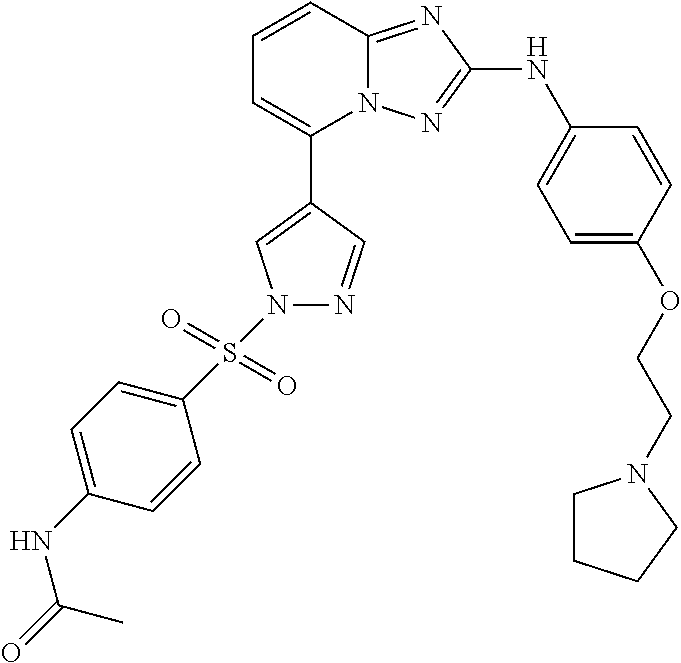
C1=CC2=NC(NC3=CC=C(OCCN4CCCC4)C=C3)=NN2C(C2=CN(S(C3=CC=C(NC(=O)C)C=C3)(=O)=O)N=C2)=C1
